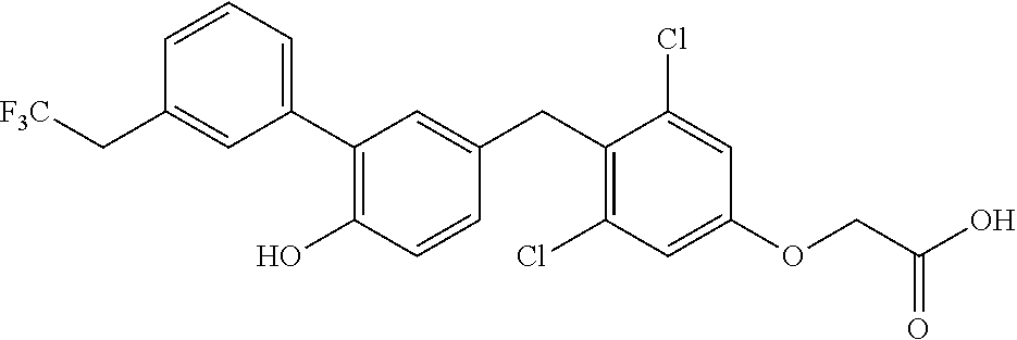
C1=CC=C(C2=C(O)C=CC(CC3=C(Cl)C=C(OCC(O)=O)C=C3Cl)=C2)C=C1C[F3C]
